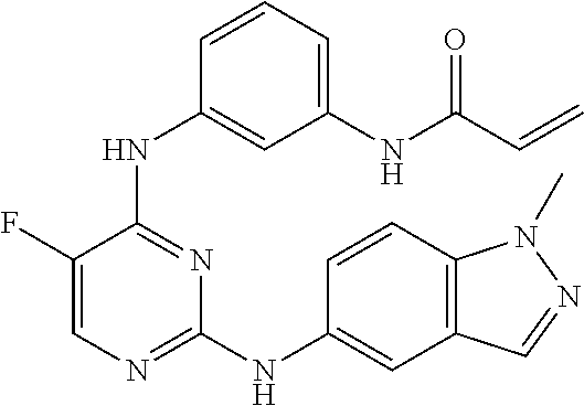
N(C1=NC=C(F)C(NC2=CC(NC(C=C)=O)=CC=C2)=N1)C1=CC2=C(C=C1)N(C)N=C2
